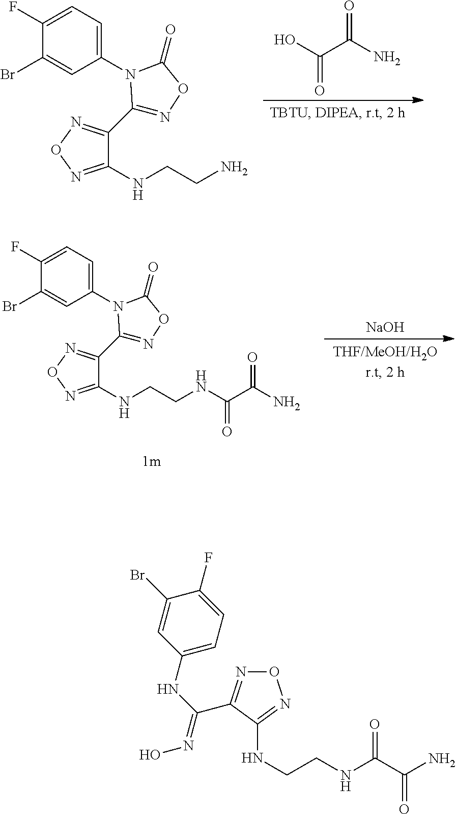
C1(N2C(C3=NON=C3NCCN)=NOC2=O)=CC=C(F)C(Br)=C1.OC(C(N)=O)=O.C1(N2C(C3=NON=C3NCCNC(C(N)=O)=O)=NOC2=O)=CC=C(F)C(Br)=C1.[NaOH].C1(NC(=NO)C2=NON=C2NCCNC(C(N)=O)=O)=CC=C(F)C(Br)=C1
